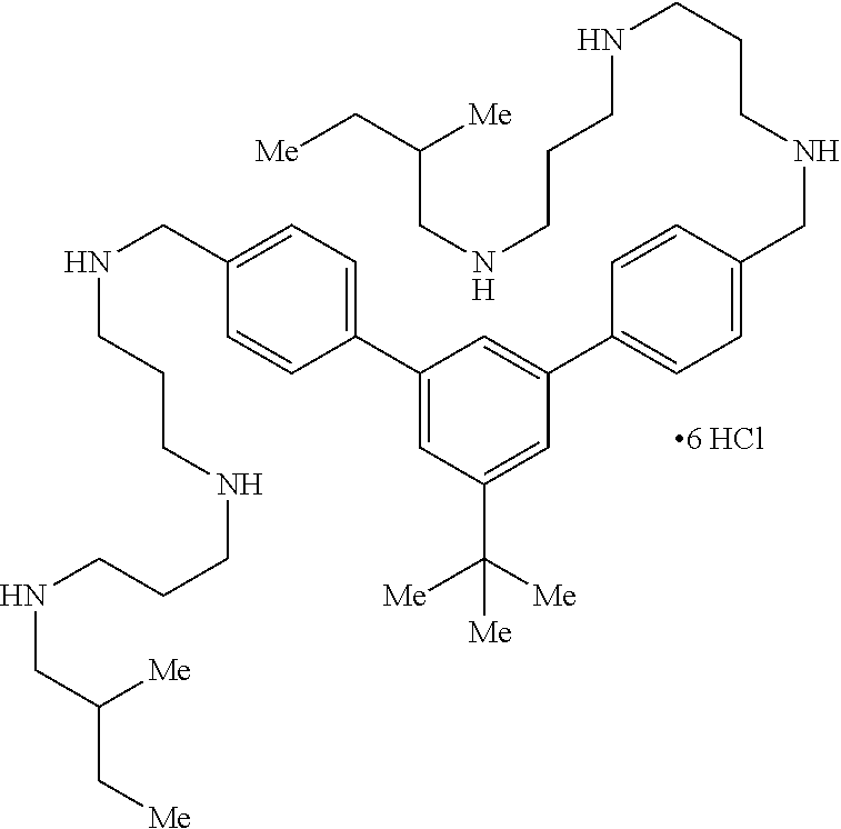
[Me]CC([Me])CNCCCNCCCNCC1=CC=C(C2=CC(C3=CC=C(CNCCCNCCCNCC([Me])C[Me])C=C3)=CC(C([Me])([Me])[Me])=C2)C=C1
